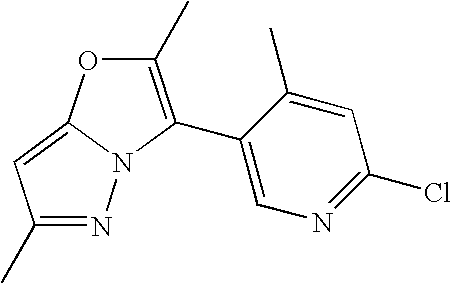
N1=C(C)C=C2N1C(C1=CN=C(Cl)C=C1C)=C(C)O2
